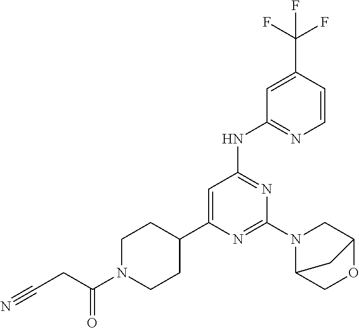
C1N(C(CC#N)=O)CCC(C2=CC(NC3=NC=CC(C(F)(F)F)=C3)=NC(N3C4COC(C3)C4)=N2)C1
